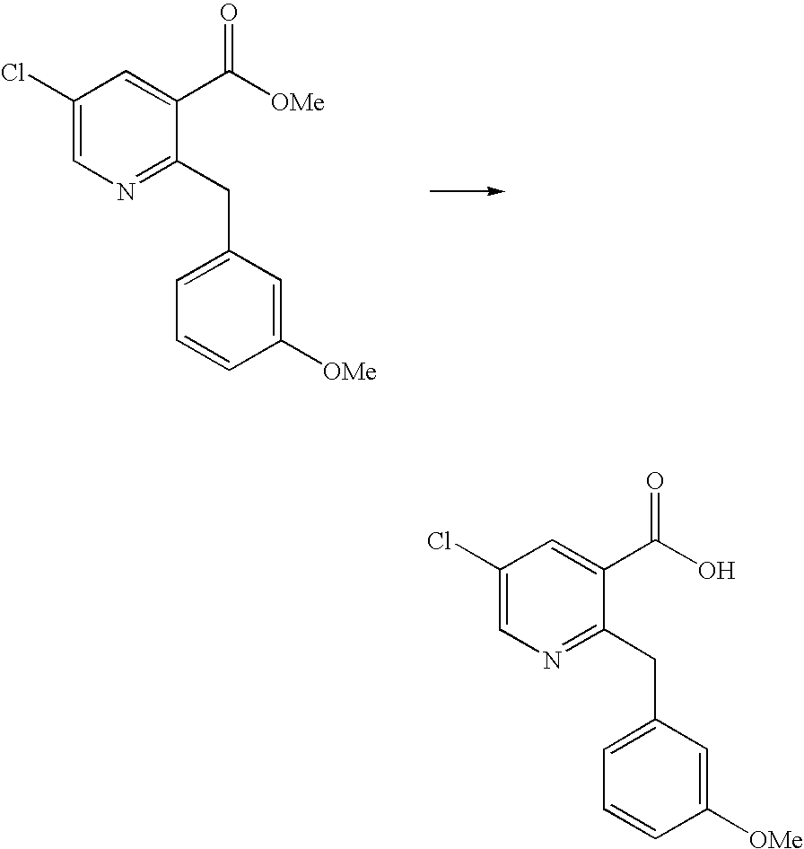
C1(Cl)=CN=C(CC2=CC=CC([OMe])=C2)C(C([OMe])=O)=C1.C1(Cl)=CN=C(CC2=CC=CC([OMe])=C2)C(C(O)=O)=C1
